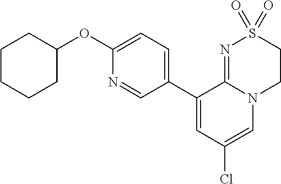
C1(C2=CC(Cl)=CN3C2=NS(=O)(=O)CC3)=CC=C(OC2CCCCC2)N=C1
